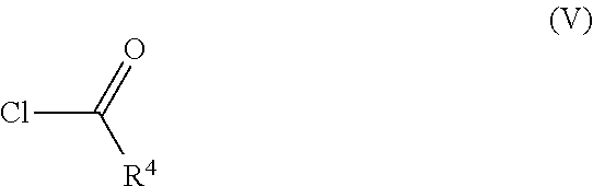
ClC(=O)[R4]
